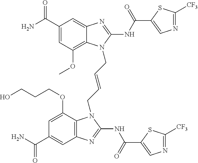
C1(C(N)=O)=CC(OC)=C2C(=C1)N=C(NC(=O)C1=CN=C([CF3])S1)N2CC=CCN1C2=C(C=C(C(N)=O)C=C2OCCCO)N=C1NC(=O)C1=CN=C([CF3])S1
